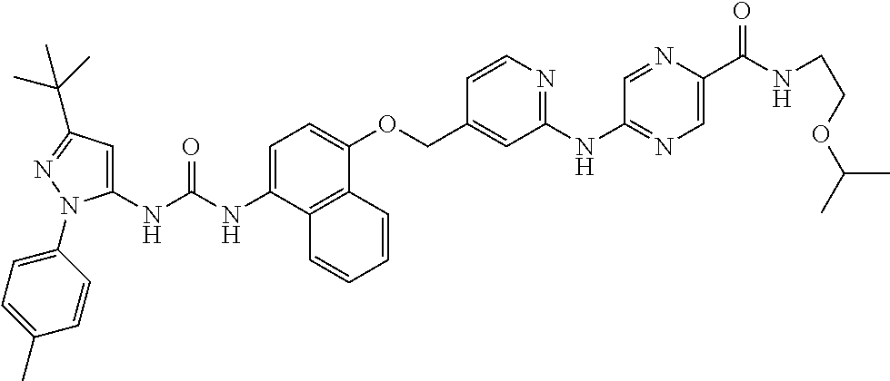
N(C1=CC=C(OCC2=CC(NC3=NC=C(C(NCCOC(C)C)=O)N=C3)=NC=C2)C2=C1C=CC=C2)C(=O)NC1=CC(C(C)(C)C)=NN1C1=CC=C(C)C=C1
